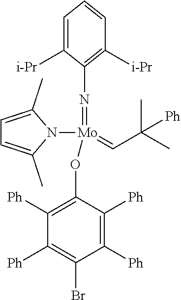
C1=C([i-Pr])C(N=[Mo](N2C(C)=CC=C2C)(OC2=C([Ph])C([Ph])=C(Br)C([Ph])=C2[Ph])=CC(C)(C)[Ph])=C([i-Pr])C=C1
